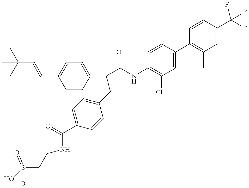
OS(CCNC(C1=CC=C(CC(C2=CC=C(C=CC(C)(C)C)C=C2)C(=O)NC2=C(Cl)C=C(C3=C(C)C=C(C(F)(F)F)C=C3)C=C2)C=C1)=O)(=O)=O
